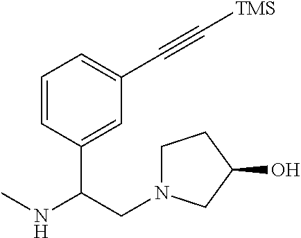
C1=CC(C(NC)CN2CCC(O)C2)=CC(C#C[TMS])=C1
